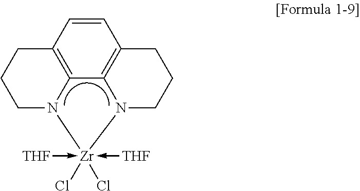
C12=C3C4=C(C=C1)CCCN4[Zr](-[THF])(-[THF])(Cl)(Cl)N3CCC2
